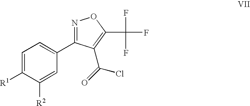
C1=C([R1])C([R2])=CC(C2=NOC(C(F)(F)F)=C2C(=O)Cl)=C1
